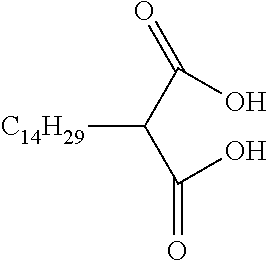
[C14H29]C(C(=O)O)C(=O)O
